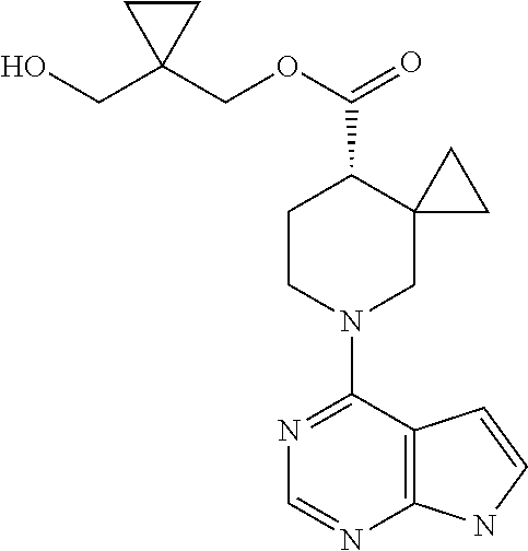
N1=C(N2CC3(C(C(=O)OCC4(CO)CC4)CC2)CC3)C2=C(N=C1)NC=C2
